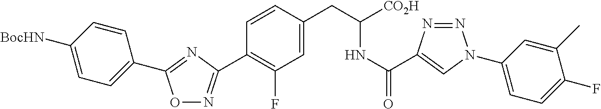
O1N=C(C2=C(F)C=C(CC(NC(=O)C3=CN(C4=CC=C(F)C(C)=C4)N=N3)[CO2H])C=C2)N=C1C1=CC=C([BocHN])C=C1
